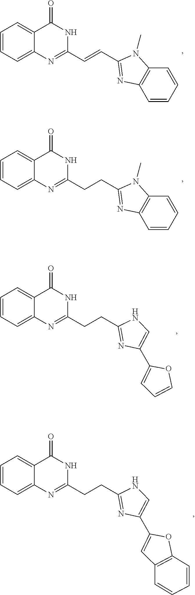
C1=CC=C2C(=C1)C(=O)NC(C=CC1=NC3=C(C=CC=C3)N1C)=N2.C1=CC=C2C(=C1)C(=O)NC(CCC1=NC3=C(C=CC=C3)N1C)=N2.C1=CC=C2C(=C1)C(=O)NC(CCC1=NC(C3=CC=CO3)=CN1)=N2.C1=CC=C2C(=C1)C(=O)NC(CCC1=NC(C3=CC4=C(O3)C=CC=C4)=CN1)=N2
